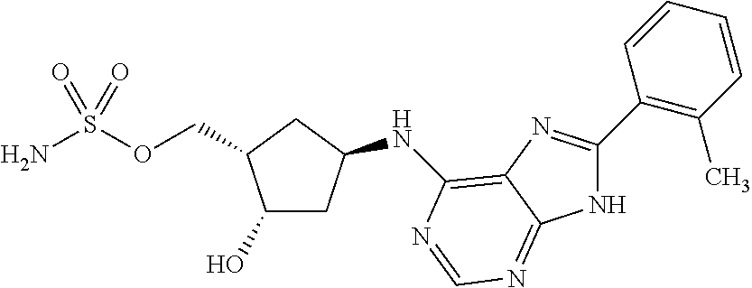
O(S(N)(=O)=O)CC1C(O)CC(NC2=C3N=C(C4=C(C)C=CC=C4)NC3=NC=N2)C1
